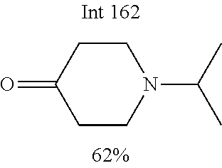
C1CN(C(C)C)CCC1=O
